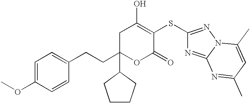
C1C(CCC2=CC=C(OC)C=C2)(C2CCCC2)OC(=O)C(SC2=NN3C(=N2)N=C(C)C=C3C)=C1O
